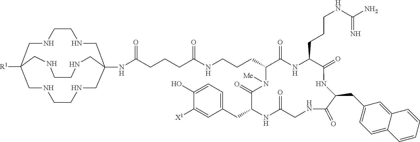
N1CCNCC2([R1])CNCCNCC(NC(CCCC(NCCCC3C(=O)NC(CCCNC(N)=N)C(=O)NC(CC4=CC=C5C(=C4)C=CC=C5)C(=O)NCC(=O)NC(CC4=CC=C(O)C([X1])=C4)C(=O)N3[Me])=O)=O)(C1)CNCCNC2
